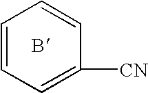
C1=CC=C([CN])C=C1
